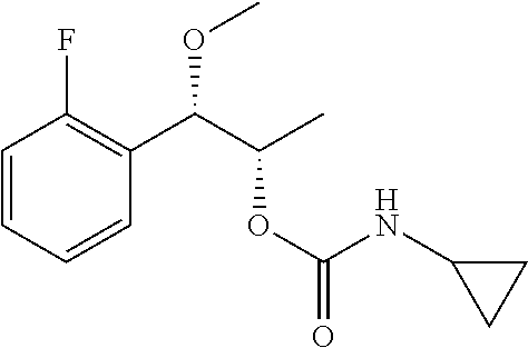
C1=CC=CC(C(C(C)OC(=O)NC2CC2)OC)=C1F
